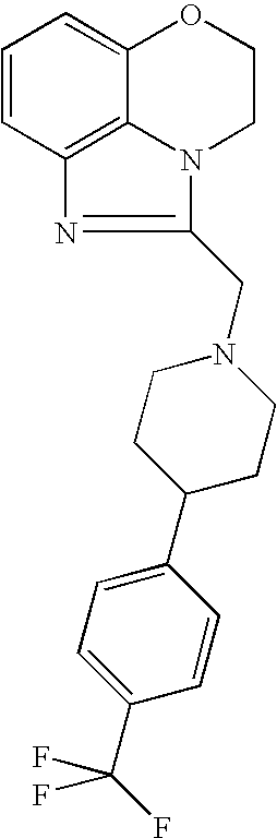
C1=CC2=C3C(=C1)OCCN3C(CN1CCC(C3=CC=C(C(F)(F)F)C=C3)CC1)=N2
